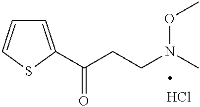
C1=C(C(CCN(C)OC)=O)SC=C1.Cl
